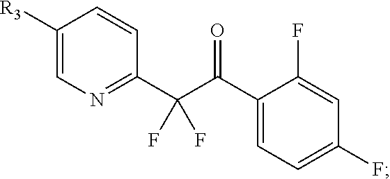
C1([R3])=CN=C(C(C(C2=CC=C(F)C=C2F)=O)(F)F)C=C1
